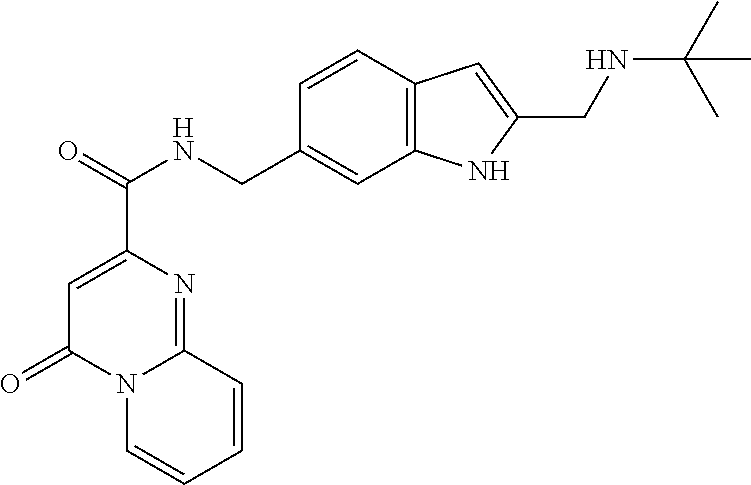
N12C=CC=CC1=NC(C(=O)NCC1=CC3=C(C=C1)C=C(CNC(C)(C)C)N3)=CC2=O
